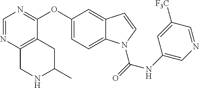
C1=NC2=C(C(OC3=CC=C4C(=C3)C=CN4C(NC3=CN=CC([F3C])=C3)=O)=N1)CC(C)NC2
